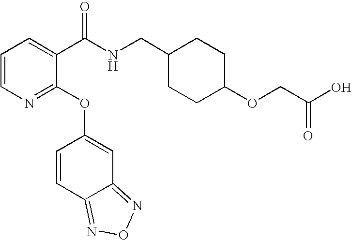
C1=CN=C(OC2=CC3=NON=C3C=C2)C(C(NCC2CCC(OCC(O)=O)CC2)=O)=C1
